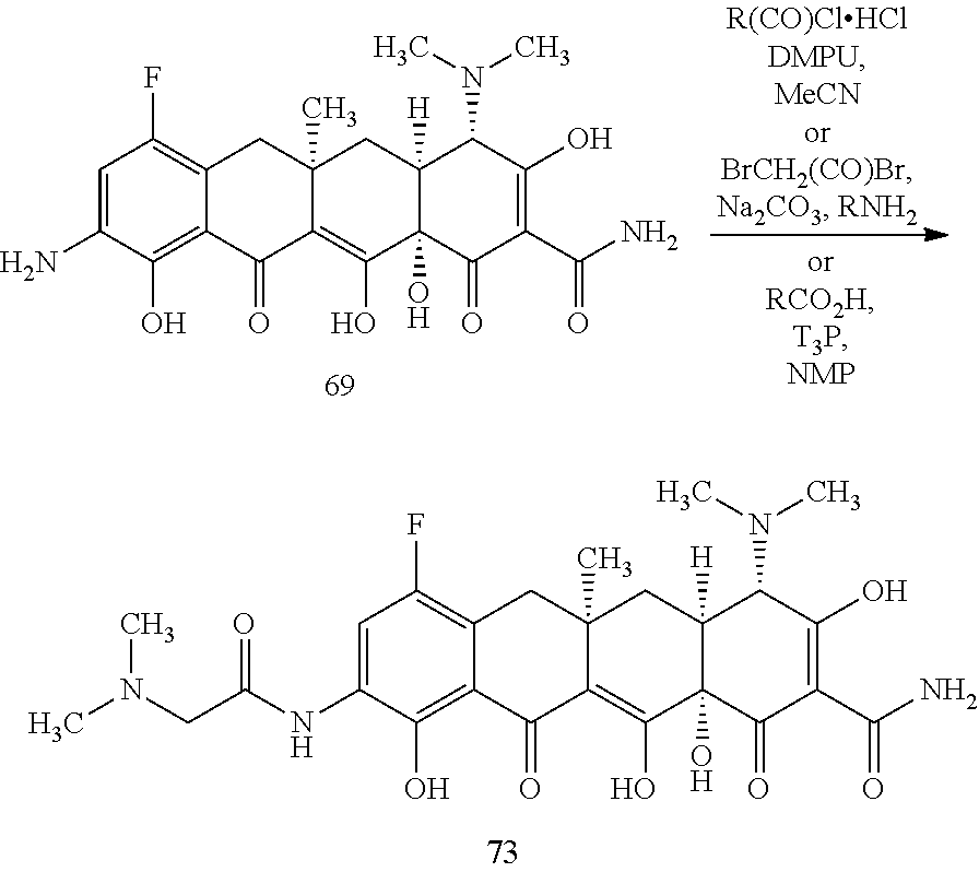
C1=C(N)C(O)=C2C(=C1F)CC1(C)C(=C(O)C3(O)C([H])(C1)C(N(C)C)C(O)=C(C(N)=O)C3=O)C2=O.C1=C(NC(CN(C)C)=O)C(O)=C2C(=C1F)CC1(C)C(=C(O)C3(O)C([H])(C1)C(N(C)C)C(O)=C(C(N)=O)C3=O)C2=O
